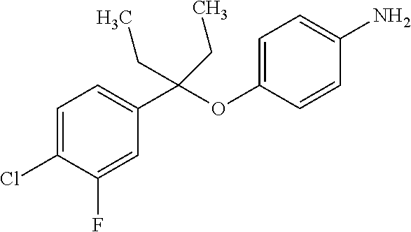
C1=C(Cl)C(F)=CC(C(OC2=CC=C(N)C=C2)(CC)CC)=C1
